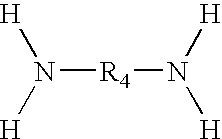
N([R4]N([H])[H])([H])[H]
